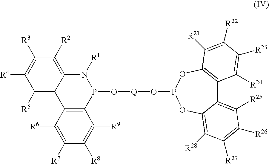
C1([R5])=C2C(=C([R2])C([R3])=C1[R4])N([R1])P(O[Q]OP1OC3=C(C4=C([R25])C([R26])=C([R27])C([R28])=C4O1)C([R24])=C([R23])C([R22])=C3[R21])C1=C2C([R6])=C([R7])C([R8])=C1[R9]
